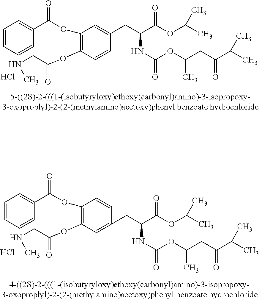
Cl.C1(OC(CNC)=O)=C(OC(=O)C2=CC=CC=C2)C=CC(CC(C(OC(C)C)=O)NC(=O)OC(CC(C(C)C)=O)C)=C1.C1(OC(CNC)=O)=C(OC(=O)C2=CC=CC=C2)C=C(CC(C(OC(C)C)=O)NC(=O)OC(CC(C(C)C)=O)C)C=C1.Cl
